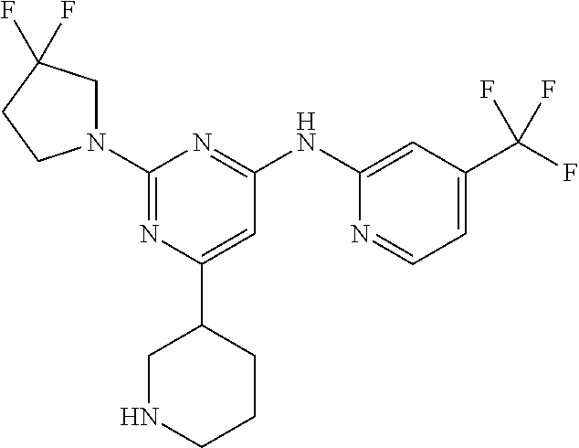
N1=C(N2CC(F)(F)CC2)N=C(NC2=CC(C(F)(F)F)=CC=N2)C=C1C1CNCCC1
